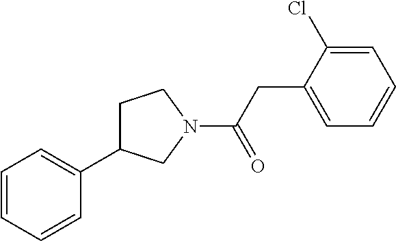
C1CN(C(CC2=CC=CC=C2Cl)=O)CC1C1=CC=CC=C1
